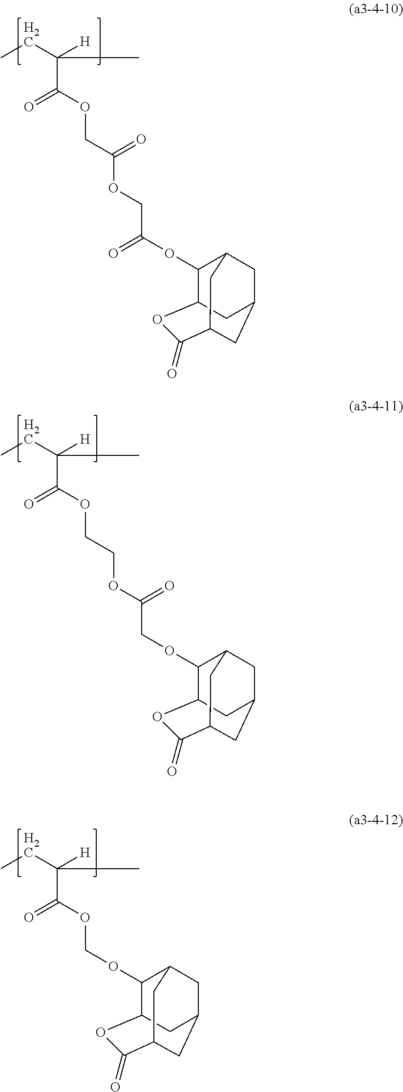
O(C(C([H])(CC)C)=O)CC(OCC(OC1C2CC3CC1CC(C(=O)O2)C3)=O)=O.O(C(C([H])(CC)C)=O)CCOC(COC1C2CC3CC1CC(C(=O)O2)C3)=O.O(C(C([H])(CC)C)=O)COC1C2CC3CC1CC(C(=O)O2)C3
